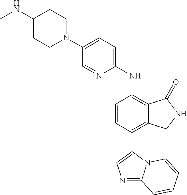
C1(NC)CCN(C2=CC=C(NC3=C4C(=C(C5=CN=C6N5C=CC=C6)C=C3)CNC4=O)N=C2)CC1
